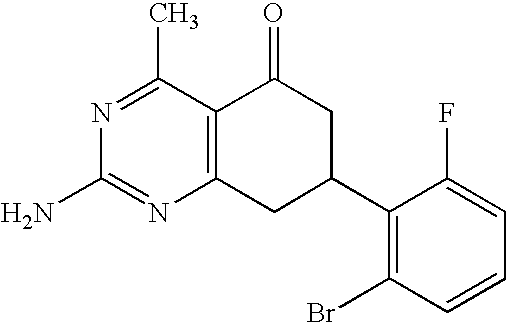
C12=C(CC(C3=C(Br)C=CC=C3F)CC1=O)N=C(N)N=C2C
